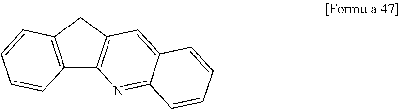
C12=C(CC3=C1N=C1C(=C3)C=CC=C1)C=CC=C2
